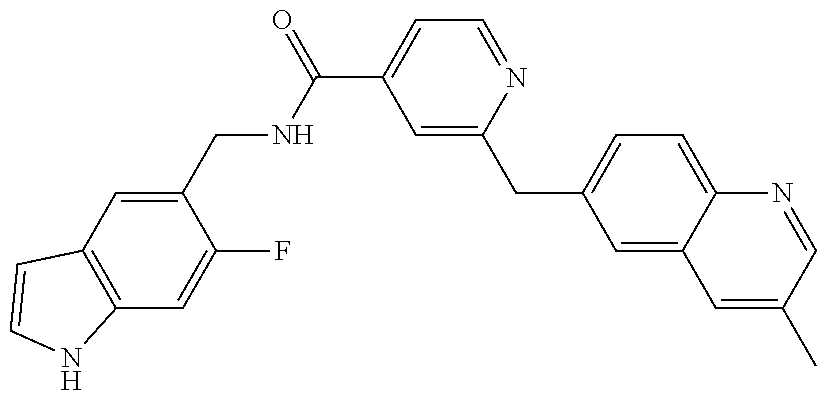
C12=C(C=C(CNC(C3=CC=NC(CC4=CC=C5C(=C4)C=C(C)C=N5)=C3)=O)C(F)=C1)C=CN2
